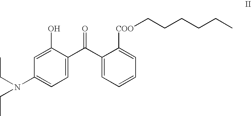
CCN(C1=CC=C(C(C2=CC=CC=C2[COO]CCCCCC)=O)C(O)=C1)CC
